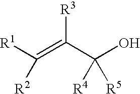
[R1]C(=C(C(O)([R4])[R5])[R3])[R2]
